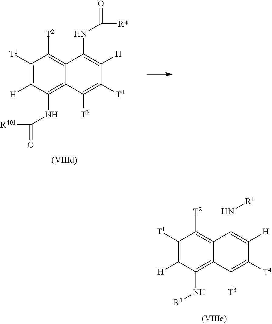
C1([T1])=C([H])C(NC([R401])=O)=C2C(=C1[T2])C(NC([R*])=O)=C([H])C([T4])=C2[T3].C1([T1])=C([H])C(N[R1])=C2C(=C1[T2])C(N[R1])=C([H])C([T4])=C2[T3]
